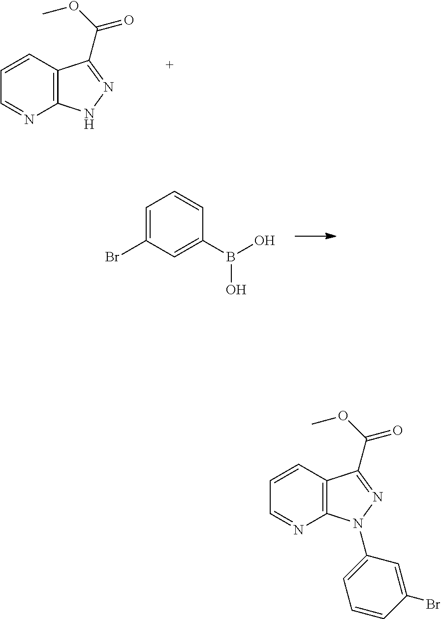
C1=CC2=C(N=C1)NN=C2C(=O)OC.C1=C(Br)C=C(B(O)O)C=C1.C1=CC2=C(N=C1)N(C1=CC=CC(Br)=C1)N=C2C(=O)OC
